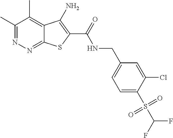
C1(C)=NN=C2C(=C1C)C(N)=C(C(=O)NCC1=CC=C(S(C(F)F)(=O)=O)C(Cl)=C1)S2
